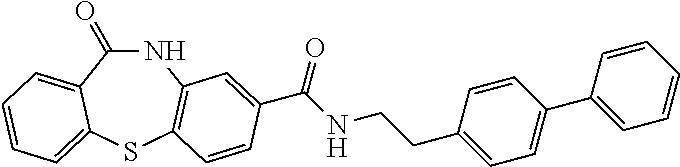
N1C(=O)C2=CC=CC=C2SC2=C1C=C(C(NCCC1=CC=C(C3=CC=CC=C3)C=C1)=O)C=C2
